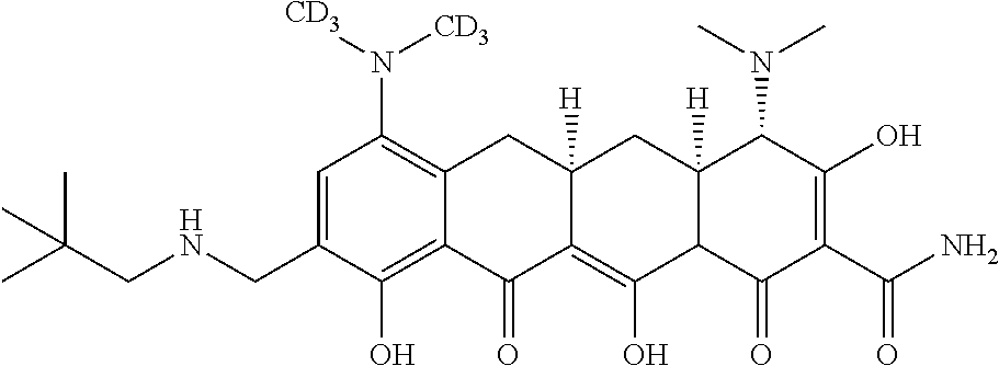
C1=C(CNCC(C)(C)C)C(O)=C2C(=C1N([CD3])[CD3])CC1([H])C(=C(O)C3C([H])(C1)C(N(C)C)C(O)=C(C(=O)N)C3=O)C2=O
